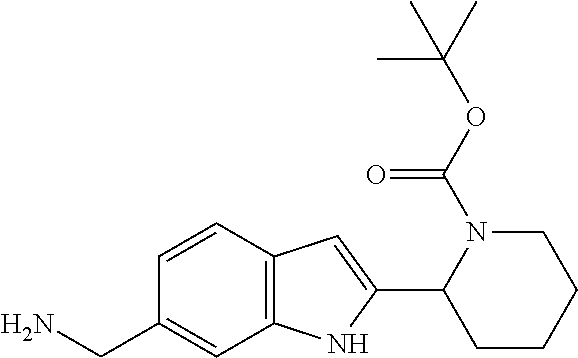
C(C1=CC2=C(C=C1)C=C(C1CCCCN1C(OC(C)(C)C)=O)N2)N
